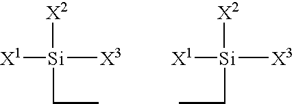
[X2][Si]([X1])([X3])CC.[X2][Si]([X1])([X3])CC
